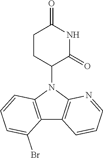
N1(C2CCC(=O)NC2=O)C2=C(C3=C1C=CC=C3Br)C=CC=N2
